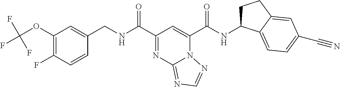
C1(OC(F)(F)F)=C(F)C=CC(CNC(C2=NC3=NC=NN3C(C(NC3CCC4=CC(C#N)=CC=C34)=O)=C2)=O)=C1
